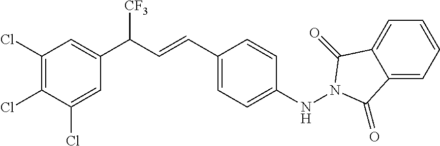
C1(Cl)=C(Cl)C(Cl)=CC(C(C=CC2=CC=C(NN3C(=O)C4=CC=CC=C4C3=O)C=C2)[CF3])=C1
